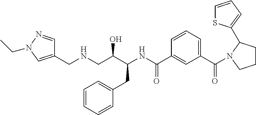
C(NCC(C(NC(C1=CC(C(=O)N2C(C3=CC=CS3)CCC2)=CC=C1)=O)CC1=CC=CC=C1)O)C1=CN(CC)N=C1
